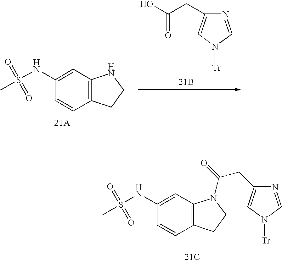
C1(NS(C)(=O)=O)=CC2=C(C=C1)CCN2C(=O)CC1=CN([Tr])C=N1.[21C].C1(NS(C)(=O)=O)=CC2=C(C=C1)CCN2.C1(CC(=O)O)=CN([Tr])C=N1.[21B]
